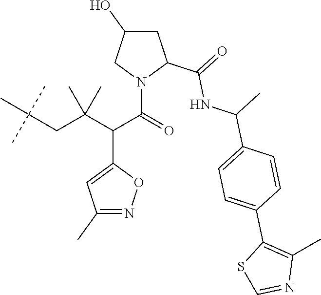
C1C(O)CN(C(=O)C(C(CC(C)(C)C)(C)C)C2=CC(C)=NO2)C1C(=O)NC(C1=CC=C(C2=C(C)N=CS2)C=C1)C
